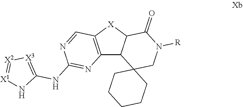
C12=C([X]C3C1C1(CN([R])C3=O)CCCCC1)C=NC(NC1=[X3][X2]=[X1]N1)=N2
